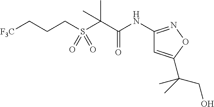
C(S(C(C(NC1=NOC(C(CO)(C)C)=C1)=O)(C)C)(=O)=O)CC[F3C]
